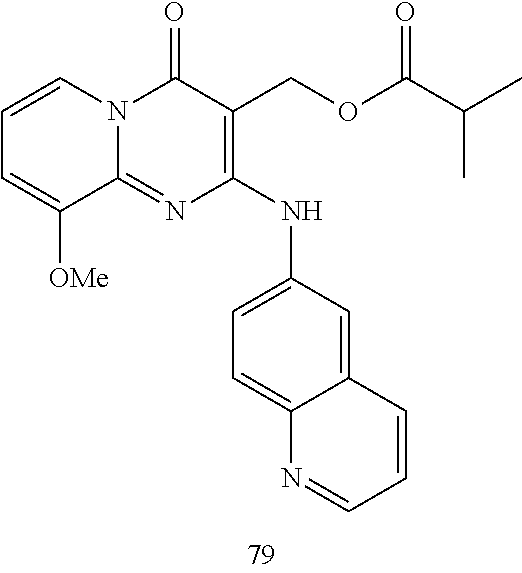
C1=CC=C([OMe])C2=NC(NC3=CC=C4C(=C3)C=CC=N4)=C(COC(C(C)C)=O)C(=O)N12
